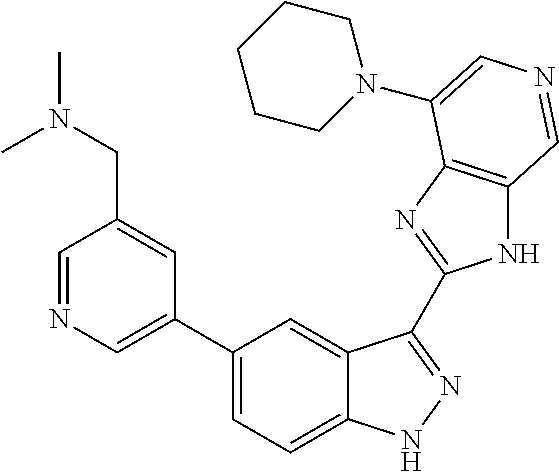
C1(C2=CN=CC(CN(C)C)=C2)=CC=C2C(=C1)C(C1=NC3=C(N1)C=NC=C3N1CCCCC1)=NN2
